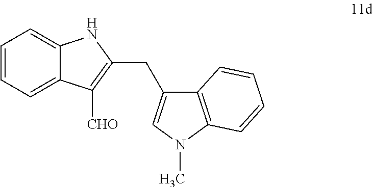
C1=CC=C2C(=C1)NC(CC1=CN(C)C3=C1C=CC=C3)=C2[CHO]
